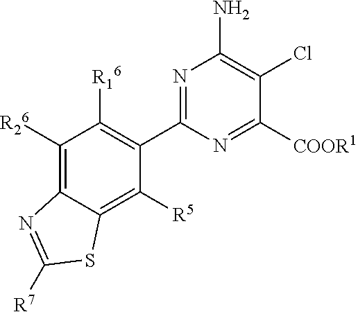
C1([R26])=C2C(=C([R5])C(C3=NC(N)=C(Cl)C([COOR1])=N3)=C1[R16])SC([R7])=N2
